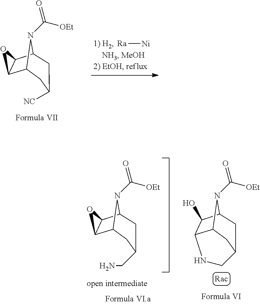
C1C([NC])CC2C3C(C1N2C([OEt])=O)O3.[Ra][Ni].C1C2CC3C(O)C(C1N3C([OEt])=O)NC2.C1C(CN)CC2C3C(C1N2C([OEt])=O)O3
